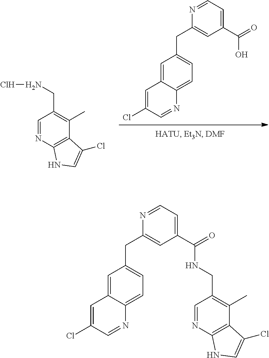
C1(Cl)=CC2=CC(CC3=CC(C(=O)O)=CC=N3)=CC=C2N=C1.C1=NC2=C(C(C)=C1CNCl)C(Cl)=CN2.C1=NC2=C(C(C)=C1CNC(C1=CC=NC(CC3=CC=C4N=CC(Cl)=CC4=C3)=C1)=O)C(Cl)=CN2
